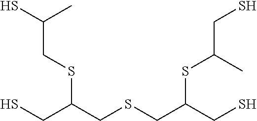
C(SC(CSCC(CS)SC(CS)C)CS)C(S)C
